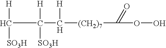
C([H])(C([H])(C([H])[(CH2)7]C(=O)OO)[SO3H])[SO3H]
